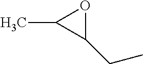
CC1OC1CC
